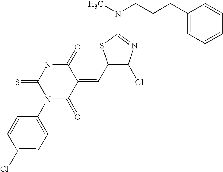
C1=CC(Cl)=CC=C1N1C(=O)C(=CC2=C(Cl)N=C(N(CCCC3=CC=CC=C3)C)S2)C(=O)NC1=S
